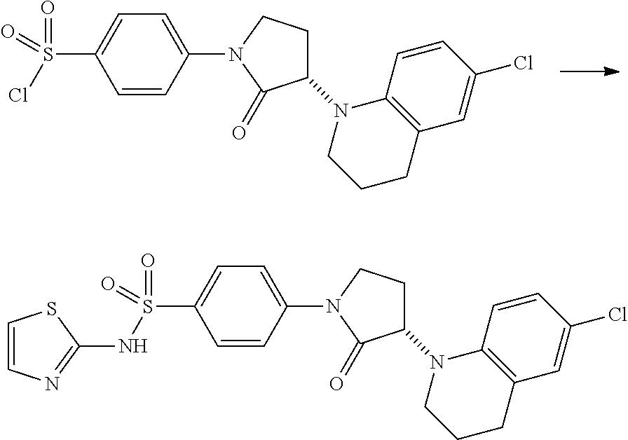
C1=C(S(Cl)(=O)=O)C=CC(N2C(=O)C(N3CCCC4=C3C=CC(Cl)=C4)CC2)=C1.C1=C(S(NC2=NC=CS2)(=O)=O)C=CC(N2C(=O)C(N3CCCC4=C3C=CC(Cl)=C4)CC2)=C1
